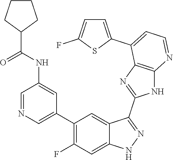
C1=NC=C(C2=C(F)C=C3C(=C2)C(C2=NC4=C(N2)N=CC=C4C2=CC=C(F)S2)=NN3)C=C1NC(=O)C1CCCC1
